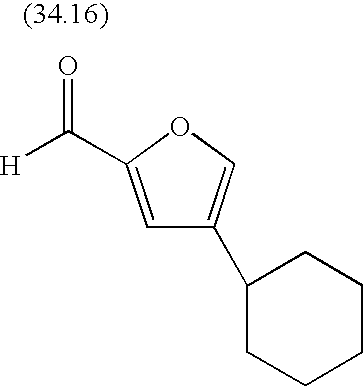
[H]C(=O)C1=CC(C2CCCCC2)=CO1
